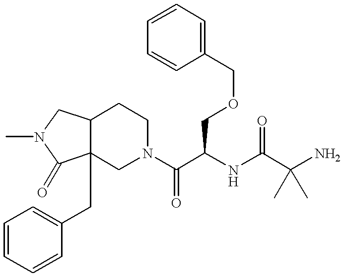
C12C(CC3=CC=CC=C3)(CN(C(C(NC(C(N)(C)C)=O)COCC3=CC=CC=C3)=O)CC1)C(=O)N(C)C2
